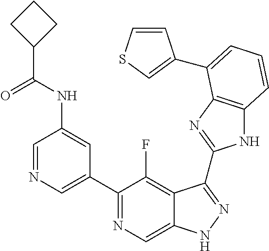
C1=NC=C(C2=NC=C3C(=C2F)C(C2=NC4=C(N2)C=CC=C4C2=CSC=C2)=NN3)C=C1NC(C1CCC1)=O
